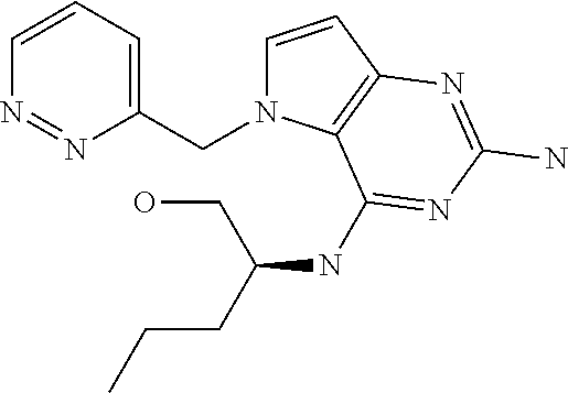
C1=CC2=C(N1CC1=CC=CN=N1)C(NC(CCC)CO)=NC(N)=N2
